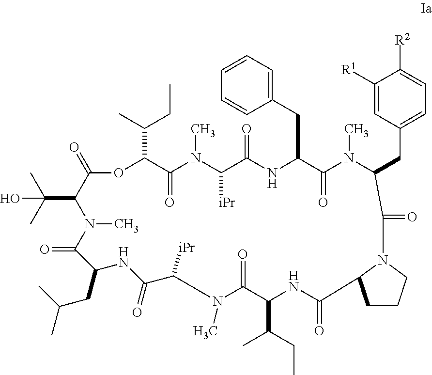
O1C(C(C)CC)C(=O)N(C)C([iPr])C(=O)NC(CC2=CC=CC=C2)C(=O)N(C)C(CC2=CC=C([R2])C([R1])=C2)C(=O)N2CCCC2C(=O)NC(C(CC)C)C(=O)N(C)C([iPr])C(=O)NC(CC(C)C)C(=O)N(C)C(C(C)(C)O)C1=O
